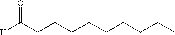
[H]C(CCCCCCCCC)=O
